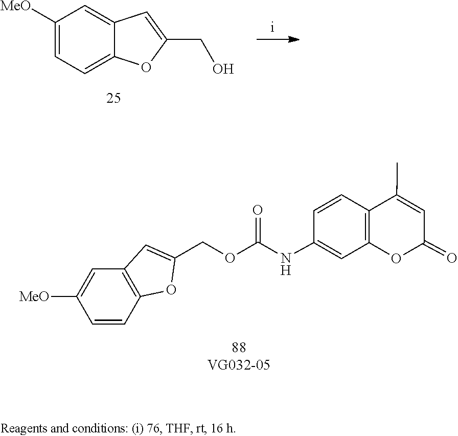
C1(C)=CC(=O)OC2=C1C=CC(NC(OCC1=CC3=C(C=CC([MeO])=C3)O1)=O)=C2.C1=C([MeO])C=C2C(=C1)OC(CO)=C2
